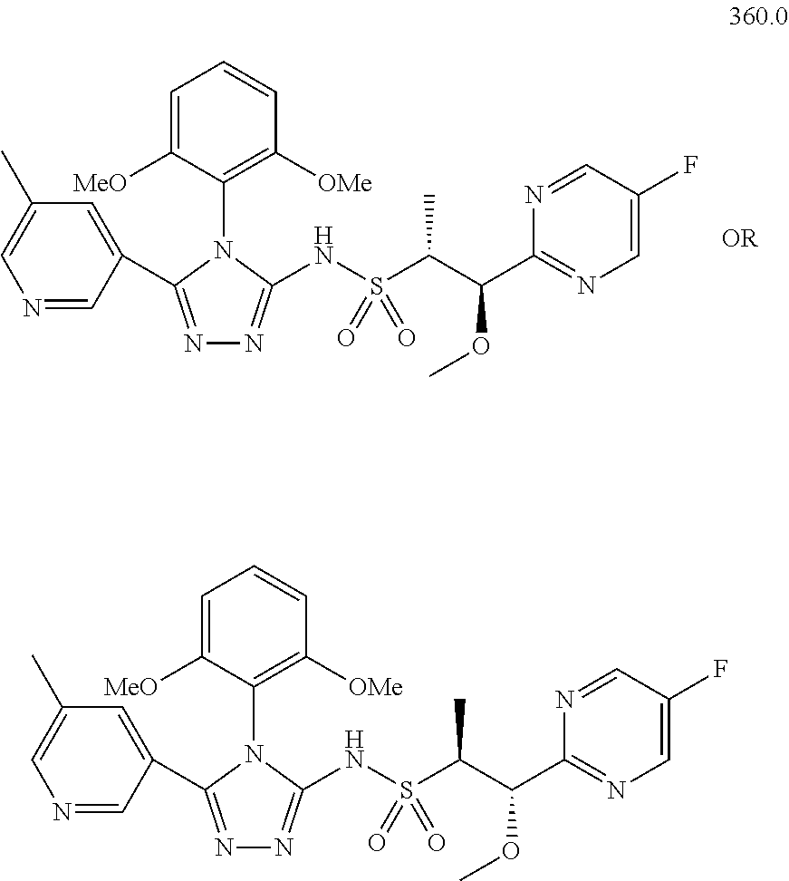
N1=C(C2=CC(C)=CN=C2)N(C2=C([OMe])C=CC=C2[MeO])C(NS(C(C(C2=NC=C(F)C=N2)OC)C)(=O)=O)=N1.N1=C(C2=CC(C)=CN=C2)N(C2=C([OMe])C=CC=C2[MeO])C(NS(C(C(C2=NC=C(F)C=N2)OC)C)(=O)=O)=N1
